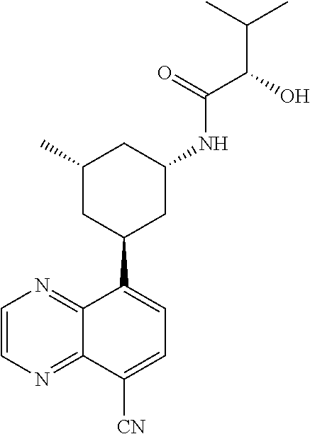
C1=CN=C2C(=N1)C(C1CC(NC(=O)C(C(C)C)O)CC(C)C1)=CC=C2[CN]
